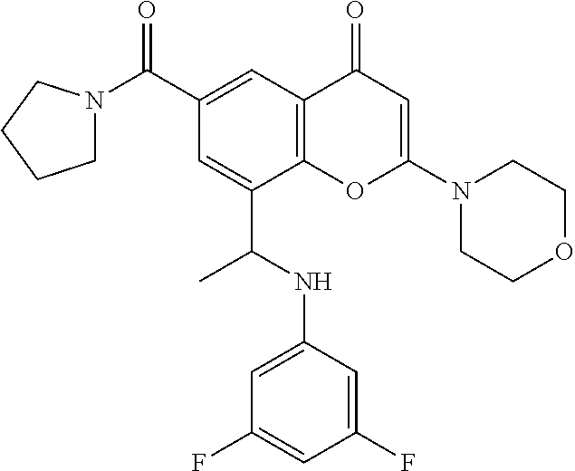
C1(C(N2CCCC2)=O)=CC2=C(C(C(NC3=CC(F)=CC(F)=C3)C)=C1)OC(N1CCOCC1)=CC2=O
